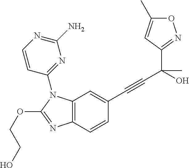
C1=C(C)ON=C1C(C#CC1=CC2=C(C=C1)N=C(OCCO)N2C1=NC(N)=NC=C1)(C)O
